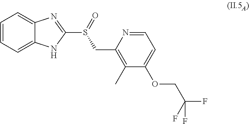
C1=CC=C2C(=C1)N=C(S(CC1=C(C)C(OCC(F)(F)F)=CC=N1)=O)N2
